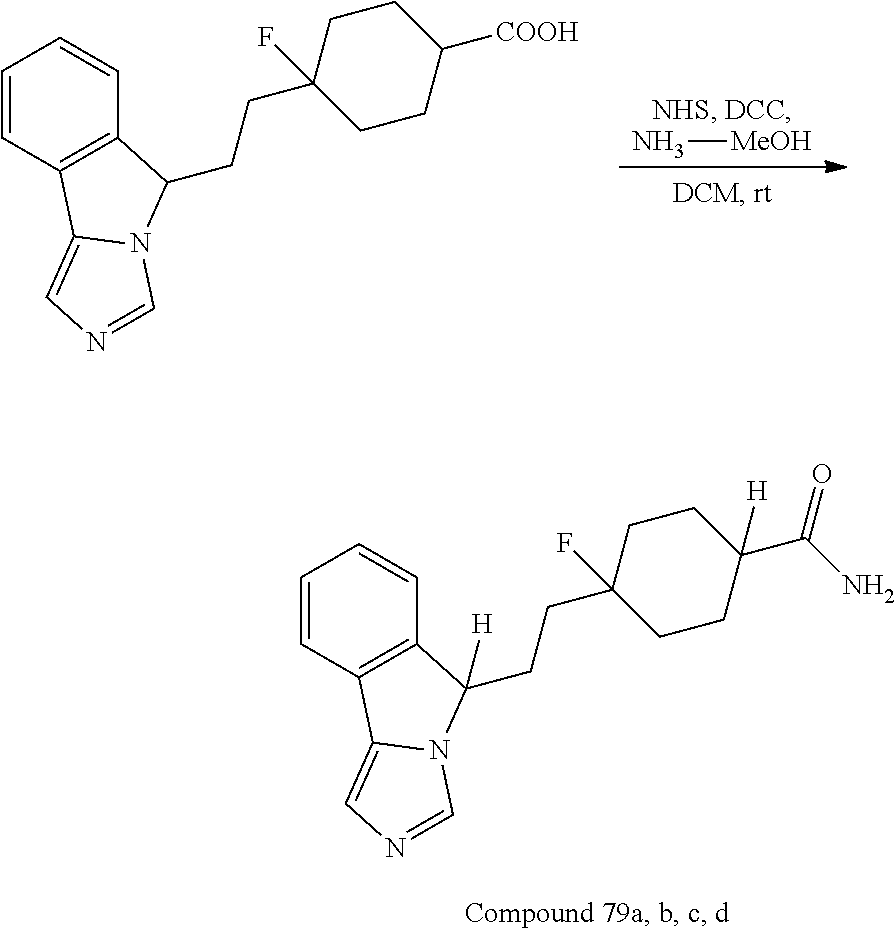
C1=CC2=C(C=C1)C(CCC1(F)CCC([COOH])CC1)N1C2=CN=C1.N[MeOH].C1=CC2=C(C=C1)C(CCC1(F)CCC(C(N)=O)([H])CC1)([H])N1C2=CN=C1
